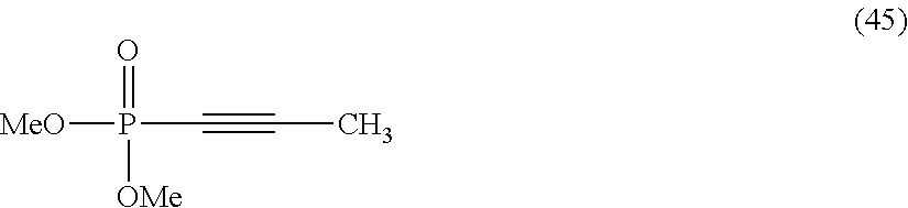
[MeO]P([OMe])(=O)C#CC
